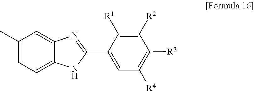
C1(C)=CC=C2C(=C1)N=C(C1=CC([R4])=C([R3])C([R2])=C1[R1])N2
